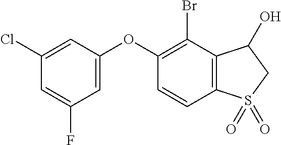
C1(Cl)=CC(OC2=C(Br)C3=C(C=C2)S(=O)(=O)CC3O)=CC(F)=C1
